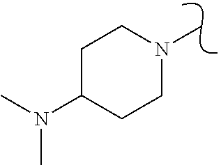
CN(C)C1CCN(C)CC1
